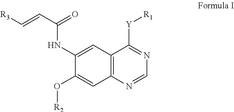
C12=C(N=CN=C1[Y][R1])C=C(O[R2])C(NC(=O)C=C[R3])=C2
